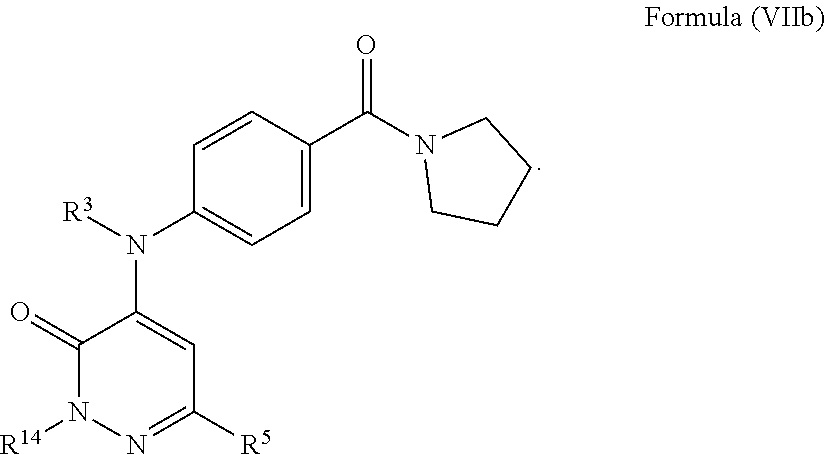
C1(=O)N([R14])N=C([R5])C=C1N([R3])C1=CC=C(C(N2CCCC2)=O)C=C1
